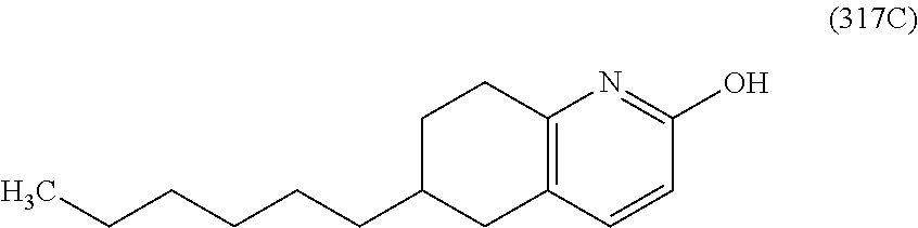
C(CCCCC1CC2=C(CC1)N=C(O)C=C2)C
